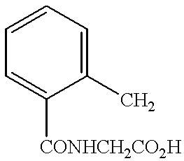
C1=CC=C([CONHCH2CO2H])C(C)=C1
